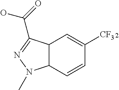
C12C(C=CC([CF3])=C1)N(C)N=C2C(=O)O
